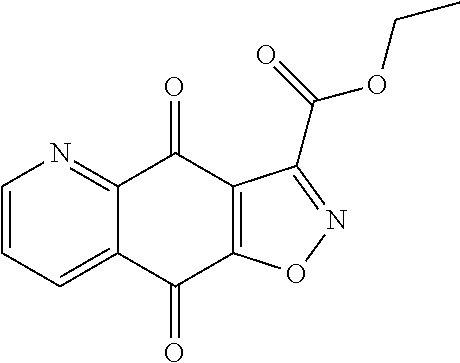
C1=CC=C2C(=N1)C(=O)C1=C(C2=O)ON=C1C(=O)OCC
